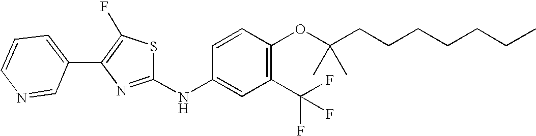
C1=CC=C(C2=C(F)SC(NC3=CC(C(F)(F)F)=C(OC(CCCCCCC)(C)C)C=C3)=N2)C=N1
